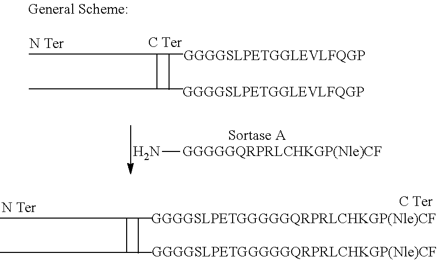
N[GGGGGQRPRLCHKGP(Nle)CF]
